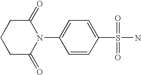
C1CC(=O)N(C2=CC=C(S(N)(=O)=O)C=C2)C(=O)C1
